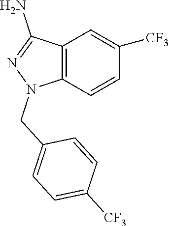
C12=C(C=CC([CF3])=C1)N(CC1=CC=C([CF3])C=C1)N=C2N
